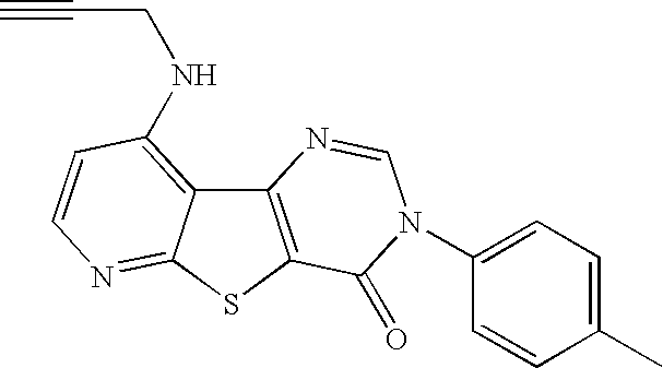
C12=C(SC3=NC=CC(NCC#C)=C13)C(=O)N(C1=CC=C(C)C=C1)C=N2
